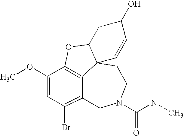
C12=C3C(OC)=CC(Br)=C1CN(C(NC)=O)CCC21C(O3)CC(O)C=C1
